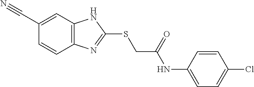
C12=C(C=C(C#N)C=C1)NC(SCC(NC1=CC=C(Cl)C=C1)=O)=N2
